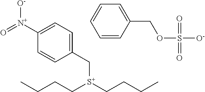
C([S+](CCCC)CCCC)C1=CC=C([N+](=O)[O-])C=C1.C1=CC(COS([O-])(=O)=O)=CC=C1
